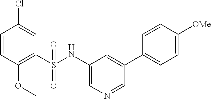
C1=CC(OC)=C(S(=O)(=O)NC2=CN=CC(C3=CC=C([OMe])C=C3)=C2)C=C1Cl
